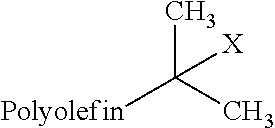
CC(C)([Polyolefin])[X]
